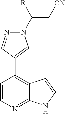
N1(C([R])C[CN])N=CC(C2=C3C(=NC=C2)NC=C3)=C1
